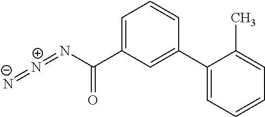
C1=C(C(N=[N+]=[N-])=O)C=C(C2=CC=CC=C2C)C=C1
